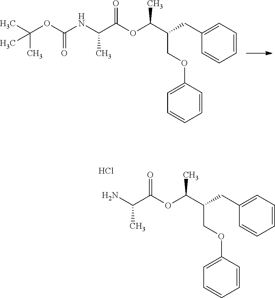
C(C1=CC=CC=C1)C(C(OC(C(NC(OC(C)(C)C)=O)C)=O)C)COC1=CC=CC=C1.C(C1=CC=CC=C1)C(C(OC(C(N)C)=O)C)COC1=CC=CC=C1.Cl
